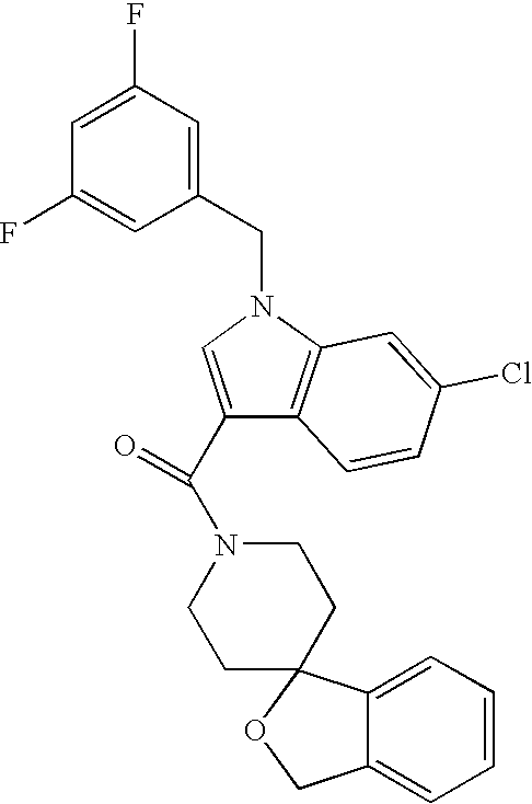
C1(F)=CC(F)=CC(CN2C=C(C(=O)N3CCC4(CC3)C3=CC=CC=C3CO4)C3=C2C=C(Cl)C=C3)=C1
